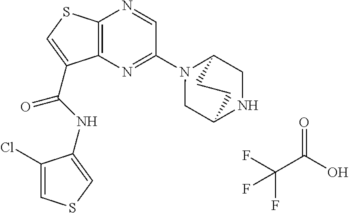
O=C(O)C(F)(F)F.C12=C(N=C(N3CC4NCC3CC4)C=N1)C(C(=O)NC1=CSC=C1Cl)=CS2
